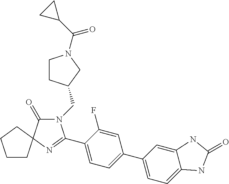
N1(CC2CCN(C(C3CC3)=O)C2)C(=O)C2(N=C1C1=CC=C(C3=CC=C4C(=C3)NC(=O)N4)C=C1F)CCCC2
